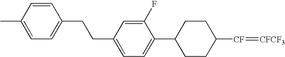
C1CC([CF]=[CFCF3])CCC1C1=CC=C(CCC2=CC=C(C)C=C2)C=C1F
